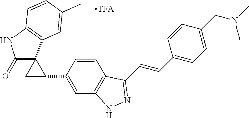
C1(=O)NC2=C(C=C(C)C=C2)C12CC2C1=CC2=C(C=C1)C(C=CC1=CC=C(CN(C)C)C=C1)=NN2
